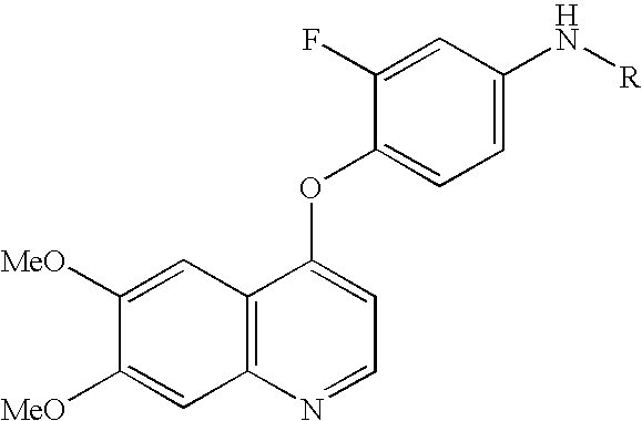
C12=C(N=CC=C1OC1=CC=C(N[R])C=C1F)C=C([MeO])C([MeO])=C2
